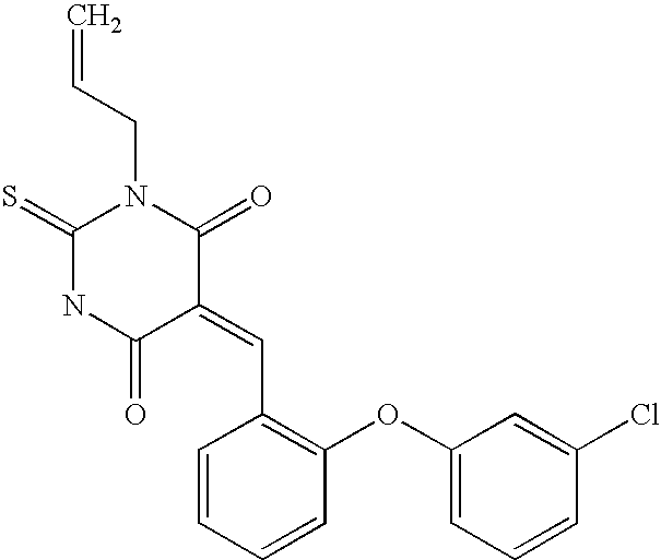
C=CCN1C(=S)NC(=O)C(=CC2=C(OC3=CC=CC(Cl)=C3)C=CC=C2)C1=O
